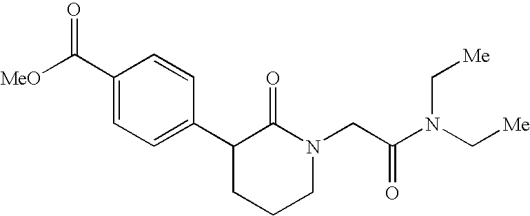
[MeO]C(C1=CC=C(C2CCCN(CC(N(C[Me])C[Me])=O)C2=O)C=C1)=O
